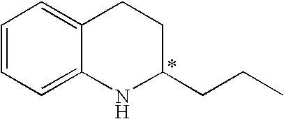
C1=CC=C2C(=C1)CCC(CCC)N2
